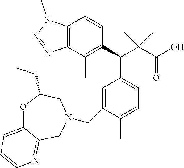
C12=C(C(C)=C(C(C3=CC=C(C)C(CN4CC(CC)OC5=CC=CN=C5C4)=C3)C(C(O)=O)(C)C)C=C1)N=NN2C
